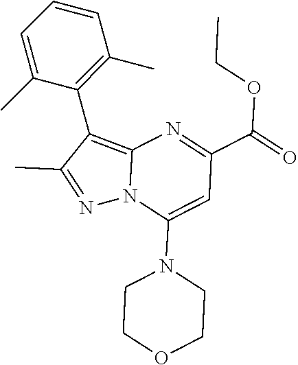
C12=C(C3=C(C)C=CC=C3C)C(C)=NN1C(N1CCOCC1)=CC(C(=O)OCC)=N2
